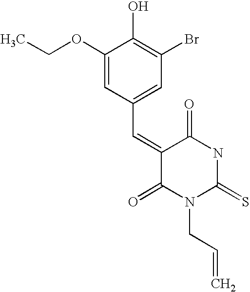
C1(OCC)=CC(C=C2C(=O)N(CC=C)C(=S)NC2=O)=CC(Br)=C1O
